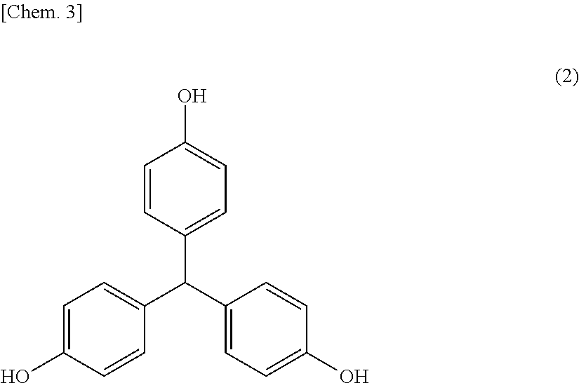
C1(C(C2=CC=C(O)C=C2)C2=CC=C(O)C=C2)=CC=C(O)C=C1
